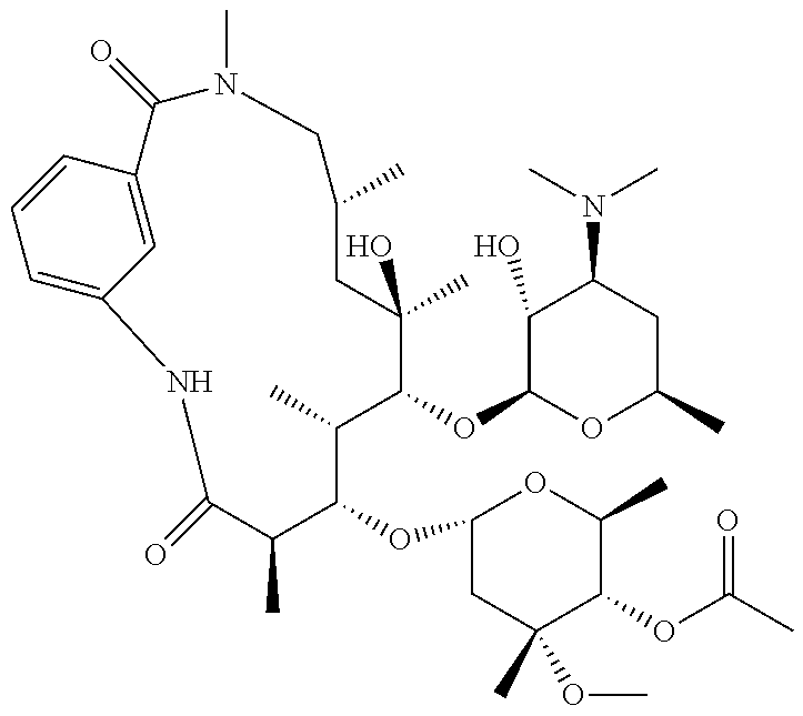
C1=C2C=C(C=C1)C(=O)N(C)CC(C)CC(C)(O)C(OC1OC(C)CC(N(C)C)C1O)C(C)C(OC1CC(C)(OC)C(OC(=O)C)C(C)O1)C(C)C(=O)N2
